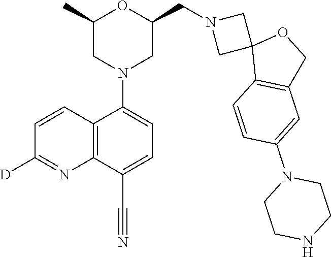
C1(C)CN(C2=CC=C(C#N)C3=C2C=CC([D])=N3)CC(CN2CC3(C2)C2=C(CO3)C=C(N3CCNCC3)C=C2)O1
